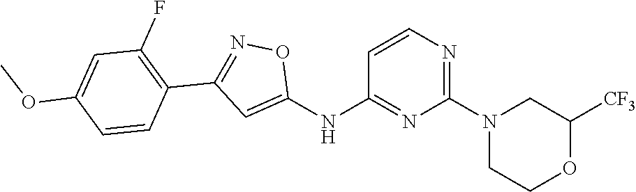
C1=CN=C(N2CCOC([CF3])C2)N=C1NC1=CC(C2=C(F)C=C(OC)C=C2)=NO1
